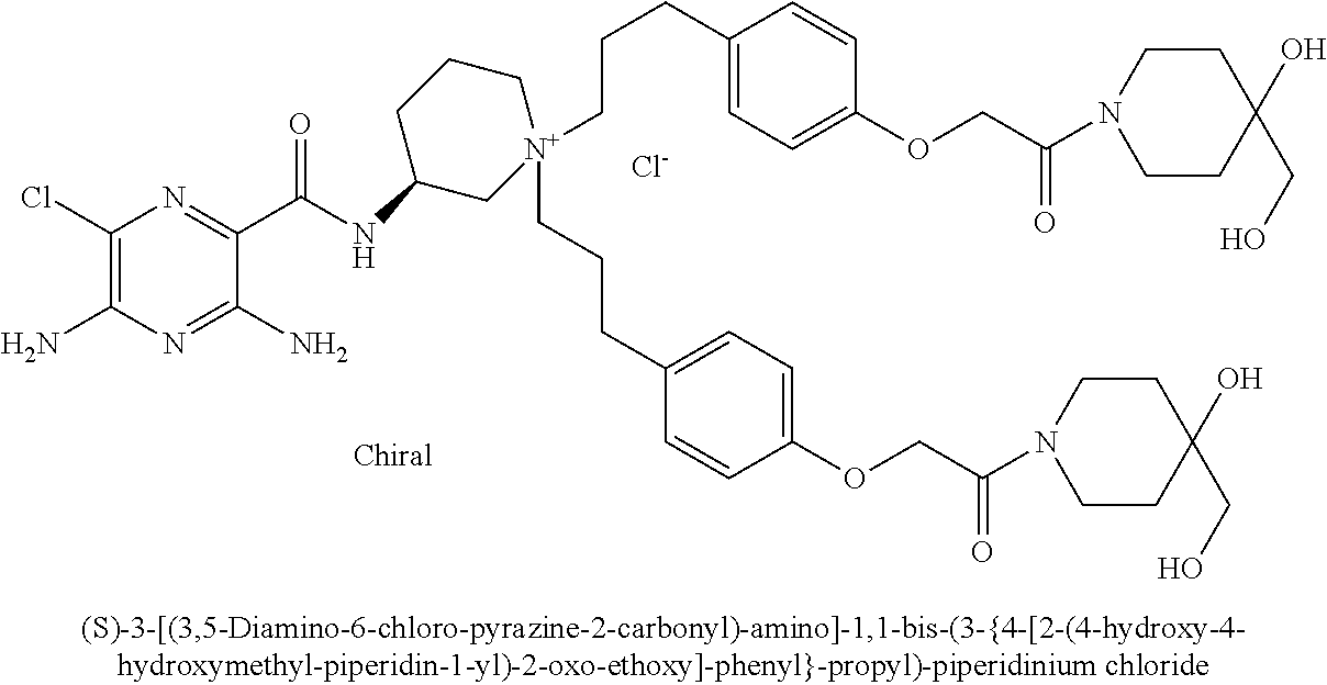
[Cl-].C1(Cl)=C(N)N=C(N)C(C(=O)NC2C[N+](CCCC3=CC=C(OCC(=O)N4CCC(O)(CO)CC4)C=C3)(CCCC3=CC=C(OCC(=O)N4CCC(O)(CO)CC4)C=C3)CCC2)=N1
